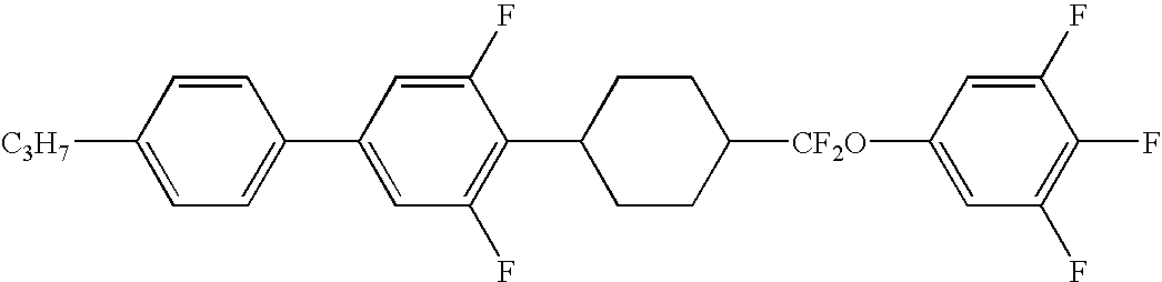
C1(C2=CC(F)=C(C3CCC([CF2O]C4=CC(F)=C(F)C(F)=C4)CC3)C(F)=C2)=CC=C([C3H7])C=C1
